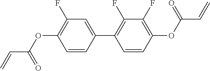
C1=CC(C2=C(F)C(F)=C(OC(C=C)=O)C=C2)=CC(F)=C1OC(C=C)=O
